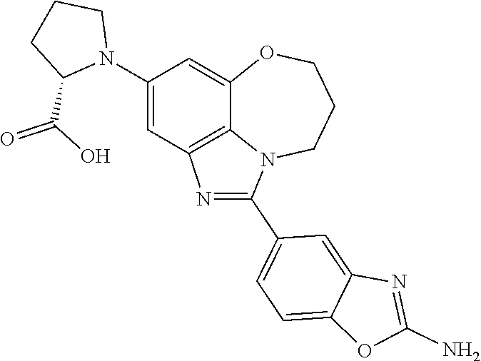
N1=C(C2=CC=C3C(=C2)N=C(N)O3)N2C3=C1C=C(N1CCCC1C(O)=O)C=C3OCCC2
